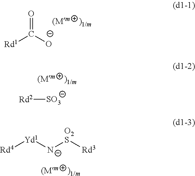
[Rd1]C([O-])=O.[Rd2][SO3].[Rd4][Yd1][N-][O2S][Rd3]
